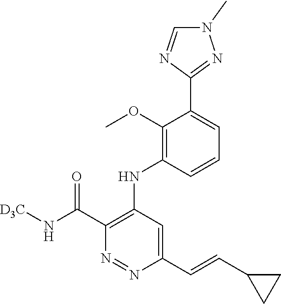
C1(C(N[D3C])=O)=C(NC2=C(OC)C(C3=NN(C)C=N3)=CC=C2)C=C(C=CC2CC2)N=N1
